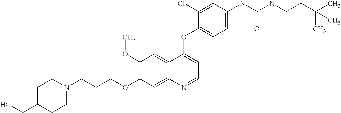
C1(OC)=C(OCCCN2CCC(CO)CC2)C=C2C(=C1)C(OC1=CC=C(NC(NCCC(C)(C)C)=O)C=C1Cl)=CC=N2
